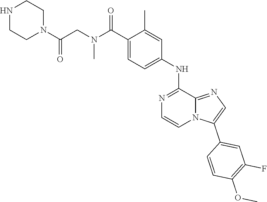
C1(C)=CC(NC2=NC=CN3C2=NC=C3C2=CC(F)=C(OC)C=C2)=CC=C1C(N(C)CC(N1CCNCC1)=O)=O
